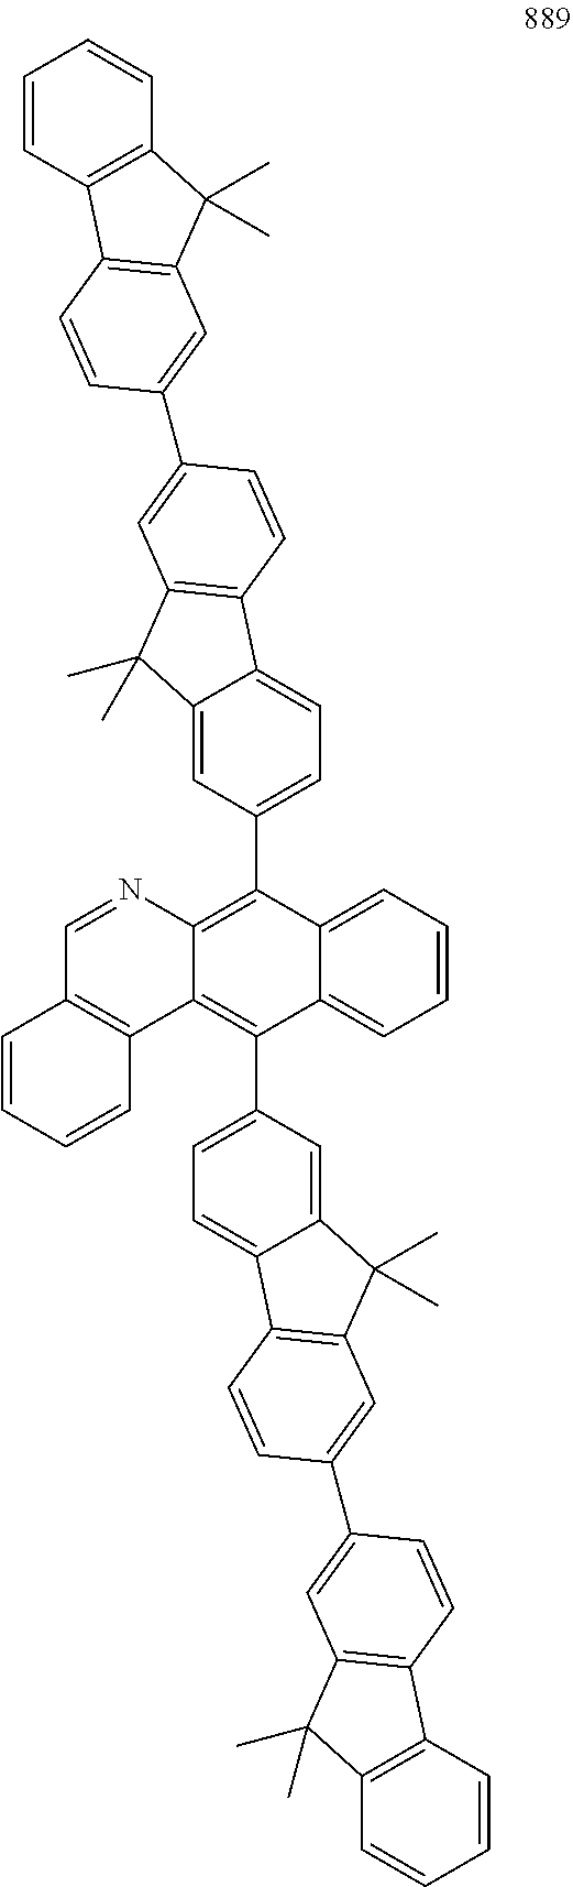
C1=CC=C2C(=C1)C(C1=CC=C3C(=C1)C(C)(C)C1=C3C=CC(C3=CC4=C(C5=C(C=CC=C5)C4(C)C)C=C3)=C1)=C1C(=C2C2=CC=C3C(=C2)C(C)(C)C2=C3C=CC(C3=CC4=C(C5=C(C=CC=C5)C4(C)C)C=C3)=C2)C2=C(C=N1)C=CC=C2
